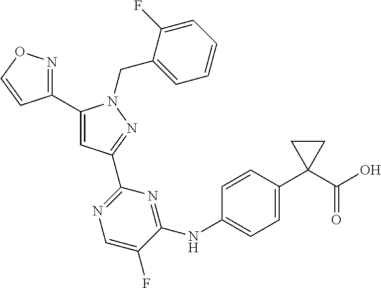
C1(C2=NOC=C2)=CC(C2=NC=C(F)C(NC3=CC=C(C4(C(O)=O)CC4)C=C3)=N2)=NN1CC1=CC=CC=C1F
